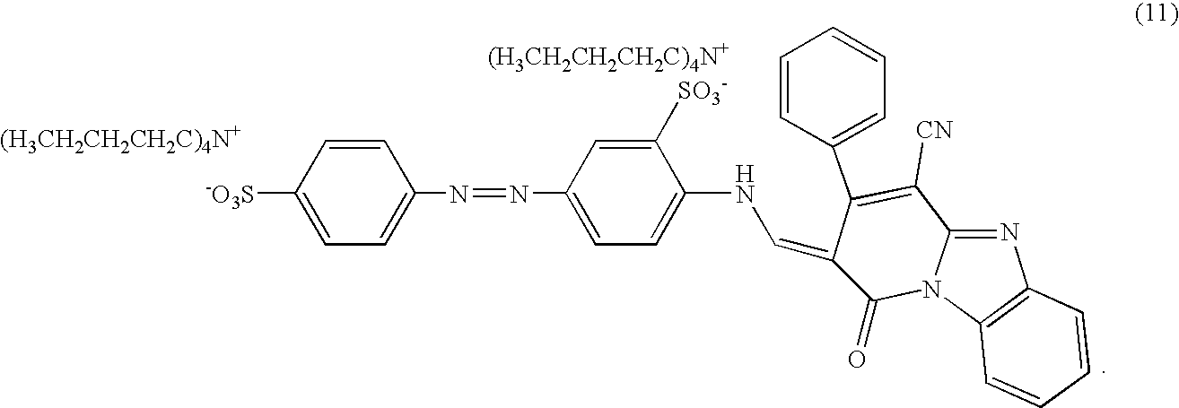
C1=CC([-O3S])=CC=C1N=NC1=CC=C(NC=C2C(C3=CC=CC=C3)=C([CN])C3=NC4=C(N3C2=O)C=CC=C4)C([SO3-])=C1.[(H3CH2CH2CH2C)4N+].[(H3CH2CH2CH2C)4N+]
